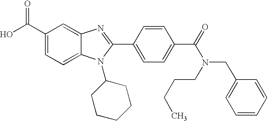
C1(C(O)=O)=CC=C2C(=C1)N=C(C1=CC=C(C(=O)N(CC3=CC=CC=C3)CCCC)C=C1)N2C1CCCCC1
